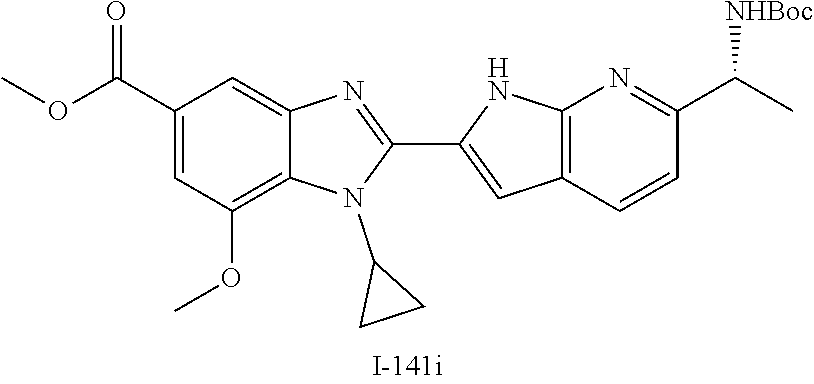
C1(C(OC)=O)=CC(OC)=C2C(=C1)N=C(C1=CC3=C(N1)N=C(C(C)[NHBoc])C=C3)N2C1CC1
